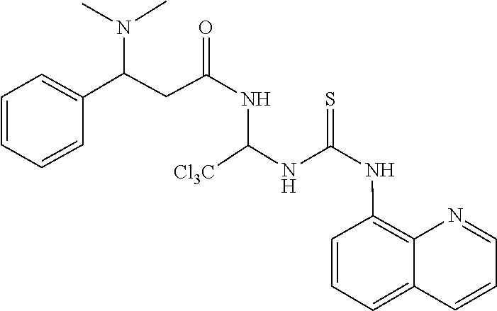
C1(NC(NC(NC(CC(C2=CC=CC=C2)N(C)C)=O)[Cl3C])=S)=C2C(=CC=C1)C=CC=N2
